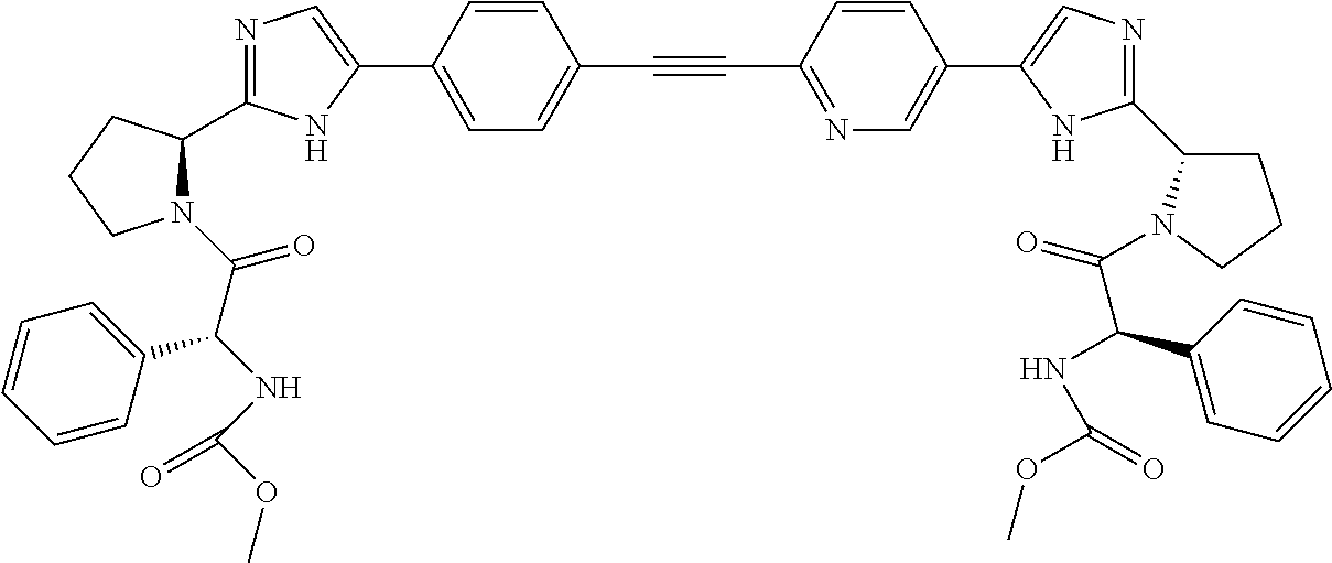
N1=C(C2N(C(C(NC(OC)=O)C3=CC=CC=C3)=O)CCC2)NC(C2=CC=C(C#CC3=NC=C(C4=CN=C(C5CCCN5C(=O)C(C5=CC=CC=C5)NC(OC)=O)N4)C=C3)C=C2)=C1
